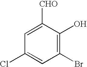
C1(Br)=C(O)C([CHO])=CC(Cl)=C1
